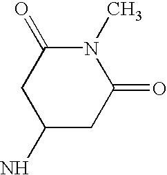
C1(N)CC(=O)N(C)C(=O)C1
